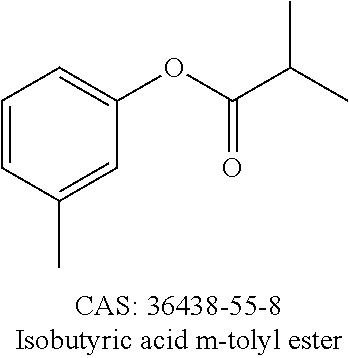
C1=CC(C)=CC(OC(C(C)C)=O)=C1
